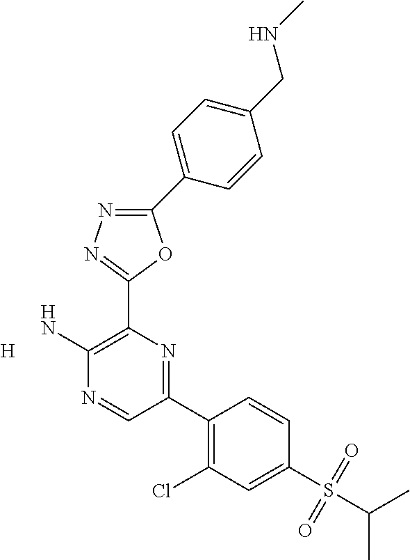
[H].C1(N)=C(C2=NN=C(C3=CC=C(CNC)C=C3)O2)N=C(C2=C(Cl)C=C(S(=O)(=O)C(C)C)C=C2)C=N1
